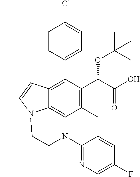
C1=CC(C2=C3C4=C(C(C)=C2C(C(=O)O)OC(C)(C)C)N(C2=NC=C(F)C=C2)CCN4C(C)=C3)=CC=C1Cl
